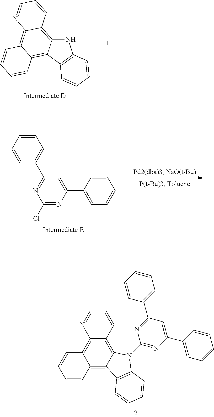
C12=C3C(=C4C(=C1C=CC=C2)N=CC=C4)N(C1=NC(C2=CC=CC=C2)=CC(C2=CC=CC=C2)=N1)C1=C3C=CC=C1.N1C2=C3C(=C4C(=C2C2=C1C=CC=C2)C=CC=C4)N=CC=C3.C1(Cl)=NC(C2=CC=CC=C2)=CC(C2=CC=CC=C2)=N1
